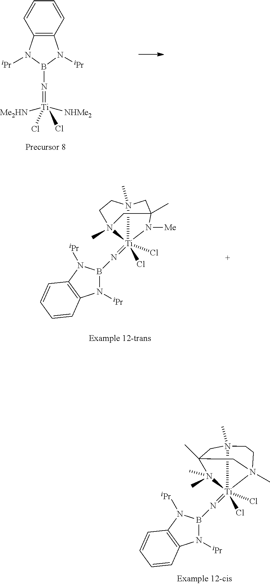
C12=C(N([iPr])B(N=[Ti]([NHMe2])([Me2HN])(Cl)Cl)N1[iPr])C=CC=C2.N1([iPr])B(N=[Ti]23(Cl)(Cl)N4(C)CCN2(C)CC(C)(N3[Me])C4)N([iPr])C2=C1C=CC=C2.N1([iPr])B(N=[Ti]23(Cl)(Cl)N(C)(C)C4(C)CN2(C)CCN3(C)C4)N([iPr])C2=C1C=CC=C2
